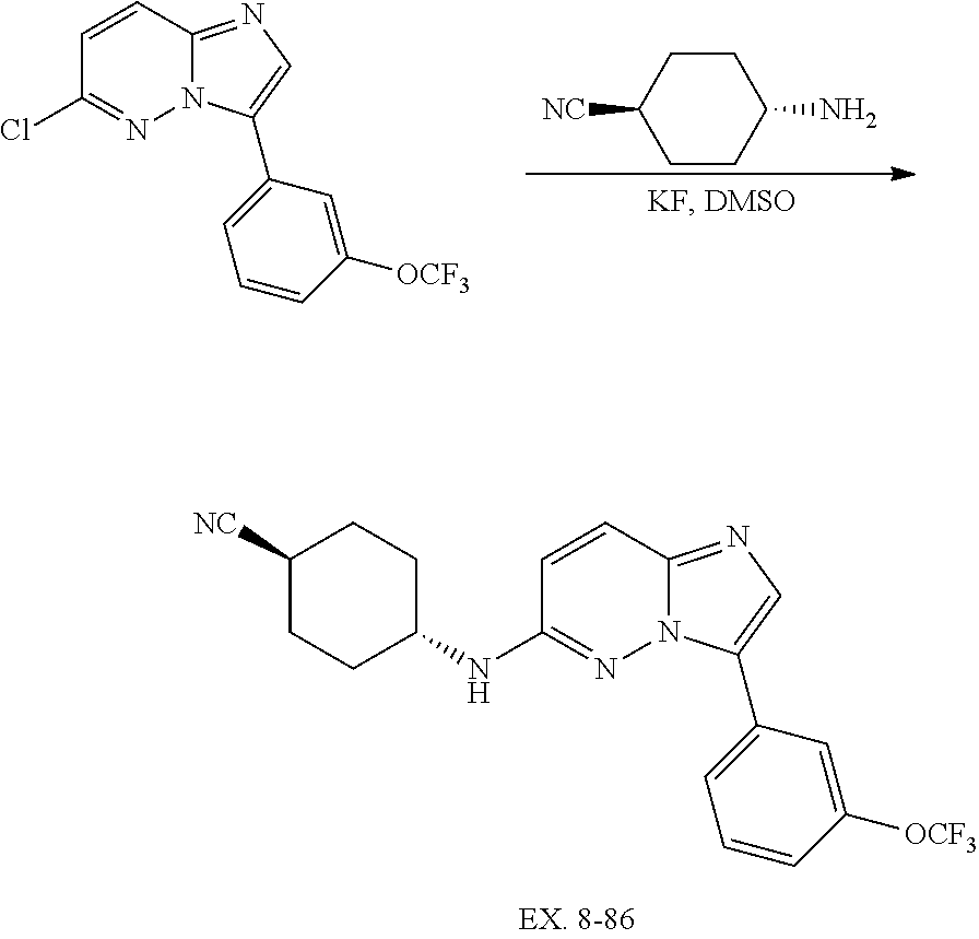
C1=CC2=NC=C(C3=CC=CC([OCF3])=C3)N2N=C1NC1CCC([NC])CC1.C1([NC])CCC(N)CC1.C1=CC2=NC=C(C3=CC=CC([OCF3])=C3)N2N=C1Cl
